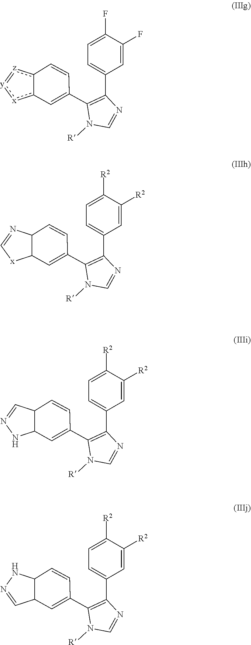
C1(F)=CC=C(C2=C(C3=Cc4[x]:[y]=[z]c-4C=C3)N([R])C=N2)C=C1F.C1([R2])=CC=C(C2=C(C3=CC4C(C=C3)N=C[x]4)N([R])C=N2)C=C1[R2].C1([R2])=CC=C(C2=C(C3=CC4C(C=C3)C=NN4)N([R])C=N2)C=C1[R2].C1([R2])=CC=C(C2=C(C3=CC4C(C=C3)NN=C4)N([R])C=N2)C=C1[R2]
